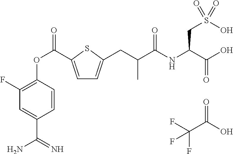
FC(C(O)=O)(F)F.C1=C(C(OC2=C(F)C=C(C(=N)N)C=C2)=O)SC(CC(C(NC(C(O)=O)CS(=O)(O)=O)=O)C)=C1
